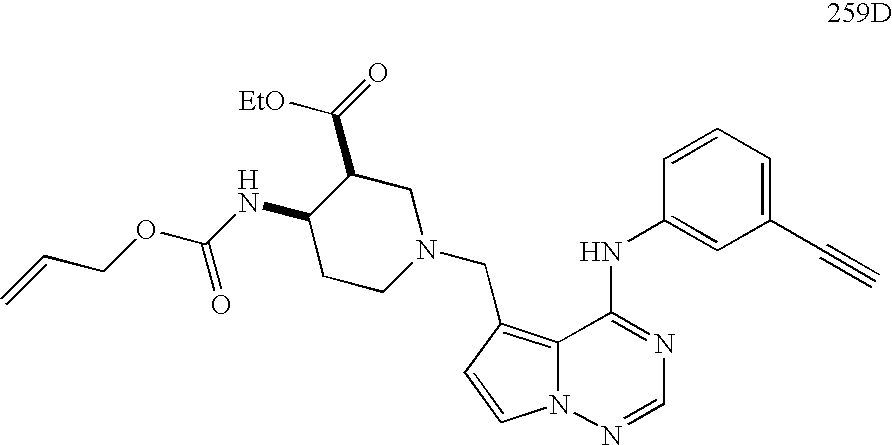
C=CCOC(NC1CCN(CC2=C3N(N=CN=C3NC3=CC(C#C)=CC=C3)C=C2)CC1C(=O)[EtO])=O
